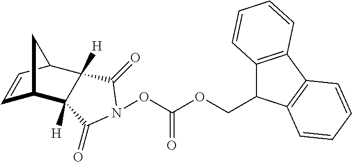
C1=CC2C3([H])C([H])(C1C2)C(=O)N(OC(OCC1C2=C(C4=C1C=CC=C4)C=CC=C2)=O)C3=O
